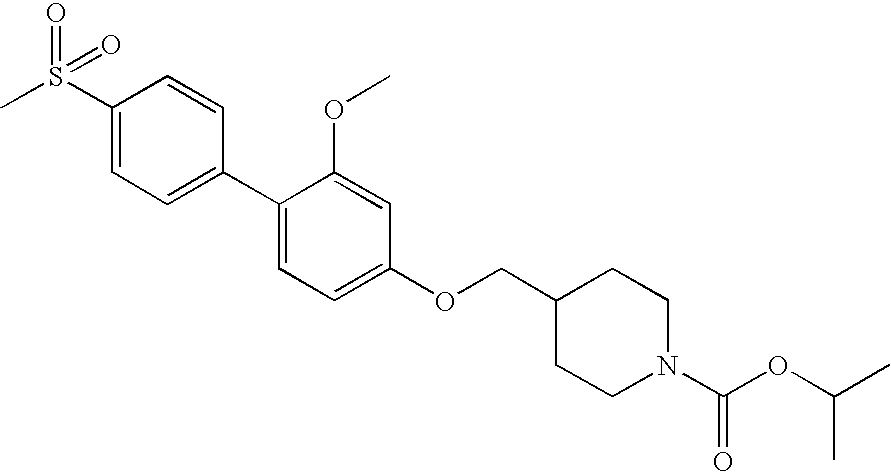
S(C1=CC=C(C2=CC=C(OCC3CCN(C(OC(C)C)=O)CC3)C=C2OC)C=C1)(C)(=O)=O
